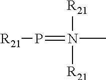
N([R21])(C)([R21])=P[R21]
